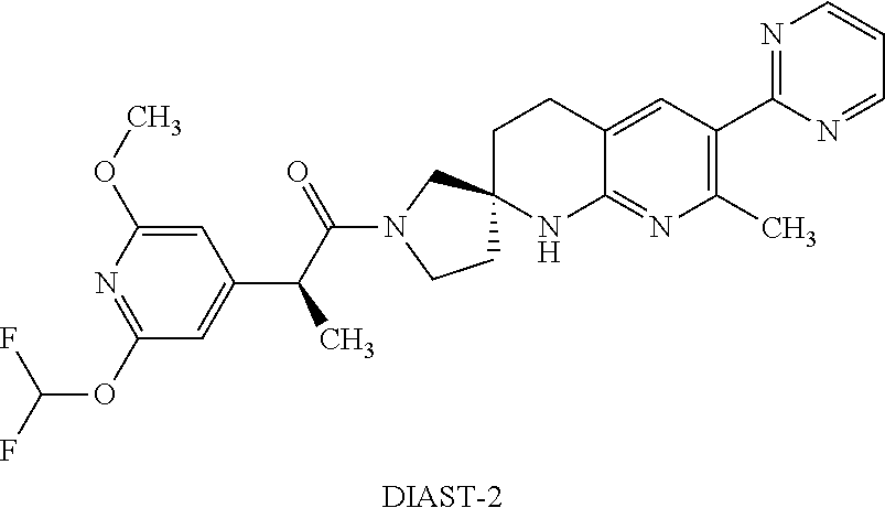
C1(OC(F)F)=NC(OC)=CC(C(C(N2CCC3(C2)CCC2=CC(C4=NC=CC=N4)=C(C)N=C2N3)=O)C)=C1.[DIAST-2]
